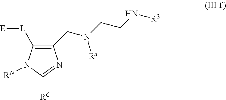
[E][L]C1=C(CN(CCN[R3])[Rx])N=C([RC])N1[RN]
